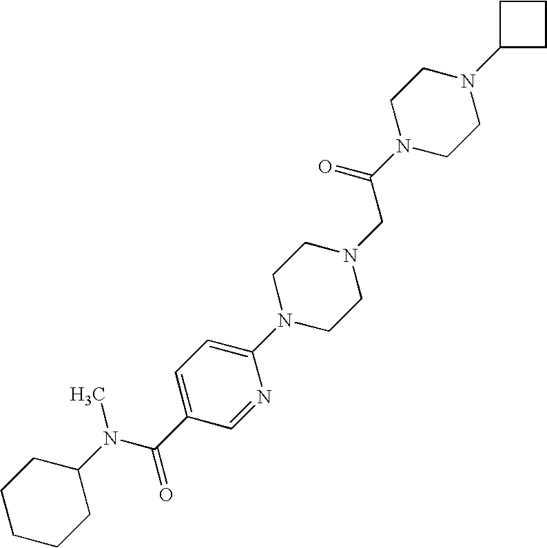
C1C(N(C)C(C2=CC=C(N3CCN(CC(N4CCN(C5CCC5)CC4)=O)CC3)N=C2)=O)CCCC1
